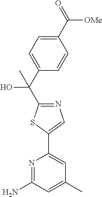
C1(C(=O)[OMe])=CC=C(C(C2=NC=C(C3=CC(C)=CC(N)=N3)S2)(O)C)C=C1
